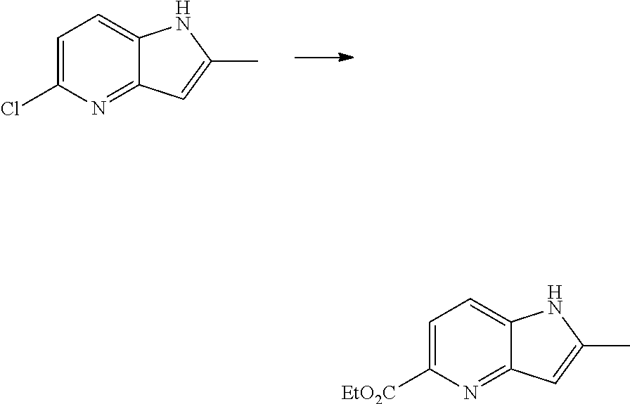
C1=C(Cl)N=C2C(=C1)NC(C)=C2.C1=C([EtO2C])N=C2C(=C1)NC(C)=C2
